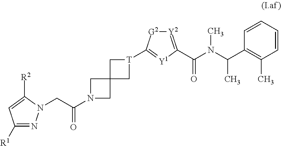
C1([R1])=NN(CC(N2CC3(C2)C[T](C2=[Y1]C(C(=O)N(C(C4=C(C)C=CC=C4)C)C)=[Y2][G2]2)C3)=O)C([R2])=C1
